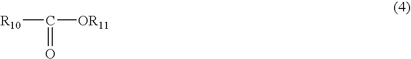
[R10]C([OR11])=O
